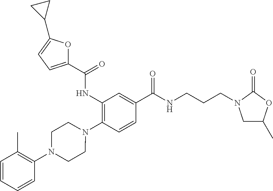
C1(NC(=O)C2=CC=C(C3CC3)O2)=C(N2CCN(C3=C(C)C=CC=C3)CC2)C=CC(C(NCCCN2CC(C)OC2=O)=O)=C1
